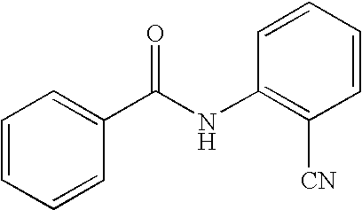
C1=CC=CC(C(NC2=C([CN])C=CC=C2)=O)=C1
